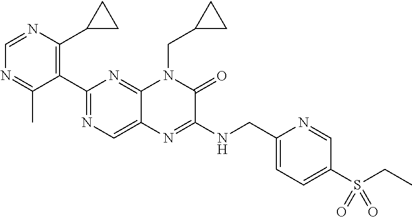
C1(C2=NC=C3C(=N2)N(CC2CC2)C(=O)C(NCC2=CC=C(S(CC)(=O)=O)C=N2)=N3)=C(C2CC2)N=CN=C1C
